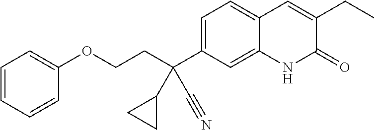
C(COC1=CC=CC=C1)C(C1=CC=C2C(=C1)NC(=O)C(CC)=C2)(C1CC1)C#N
